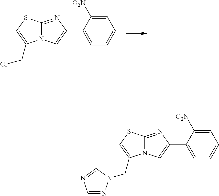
N12C(=NC(C3=CC=CC=C3[O2N])=C1)SC=C2CCl.N12C(=NC(C3=CC=CC=C3[O2N])=C1)SC=C2CN1N=CN=C1
